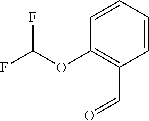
C1=CC=CC(OC(F)F)=C1C=O
